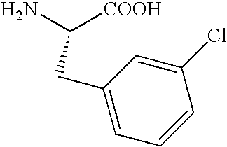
C1(CC([COOH])N)=CC=CC(Cl)=C1
